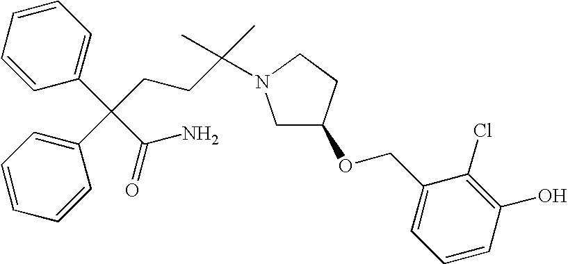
C1=CC=C(C(C2=CC=CC=C2)(C(=O)N)CCC(C)(C)N2CC(OCC3=CC=CC(O)=C3Cl)CC2)C=C1
